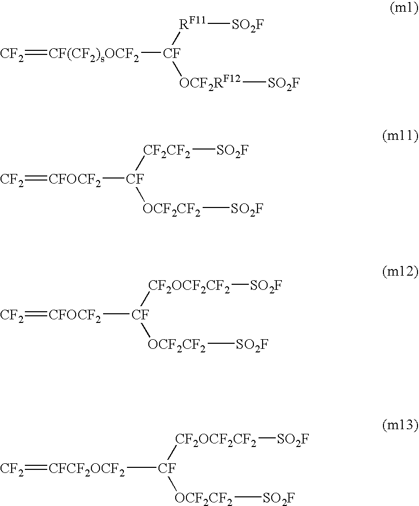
[CF(CF2)sOCF2]([CF]([RF11][SO2F])[OCF2RF12][SO2F])=[CF2].[CF]([CF2CF2][SO2F])([OCF2CF2][SO2F])[CFOCF2]=[CF2].[CFOCF2]([CF]([CF2OCF2CF2][SO2F])[OCF2CF2][SO2F])=[CF2].[CFCF2OCF2]([CF]([CF2OCF2CF2][SO2F])[OCF2CF2][SO2F])=[CF2]
